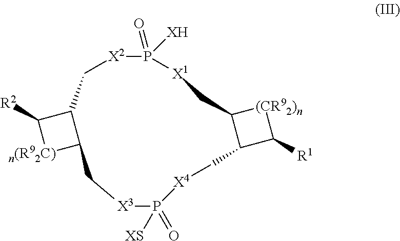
C12C[X3]P(=O)([XS])[X4]CC3C([(CR92)n]C3[R1])C[X1]P([XH])(=O)[X2]CC1C([R2])[n(R92C)]2
